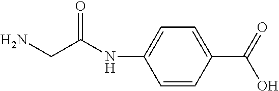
C1=CC(C(=O)O)=CC=C1NC(CN)=O
